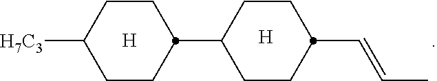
[H].[H].C1CC(C2CCC(C=CC)CC2)CCC1[H7C3]
